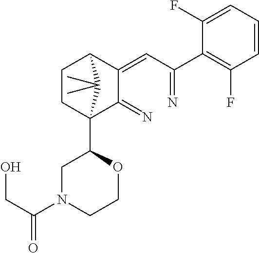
C1CC2(C3CN(C(CO)=O)CCO3)C(=N)C(=CC(=N)C3=C(F)C=CC=C3F)C1C2(C)C
